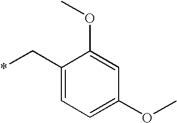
C1(C*)=CC=C(OC)C=C1OC
